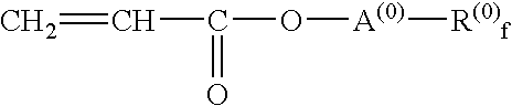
C=CC(=O)O[A(0)][R(0)f]
